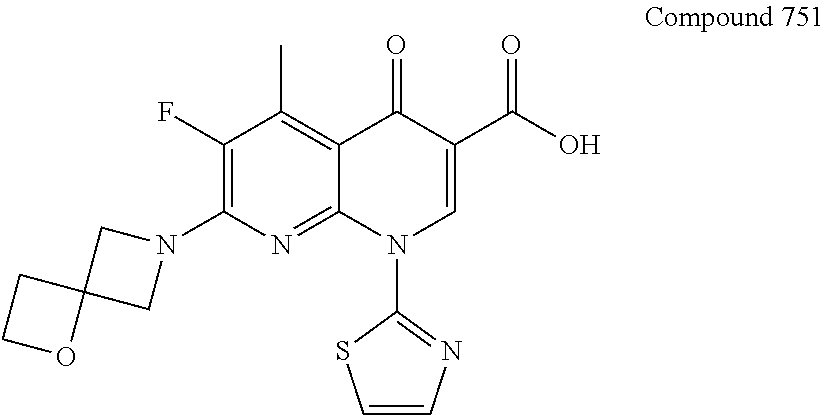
C1(F)=C(N2CC3(C2)CCO3)N=C2C(=C1C)C(=O)C(C(O)=O)=CN2C1=NC=CS1
